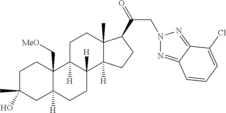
C1C(C)(O)CC2([H])C(C[MeO])(C1)C1([H])C([H])(CC2)C2([H])C(C)(CC1)C(C(=O)CN1N=C3C(=N1)C(Cl)=CC=C3)CC2
